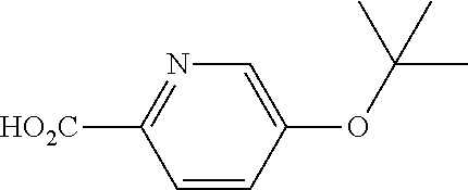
C1=CC(OC(C)(C)C)=CN=C1[HO2C]
